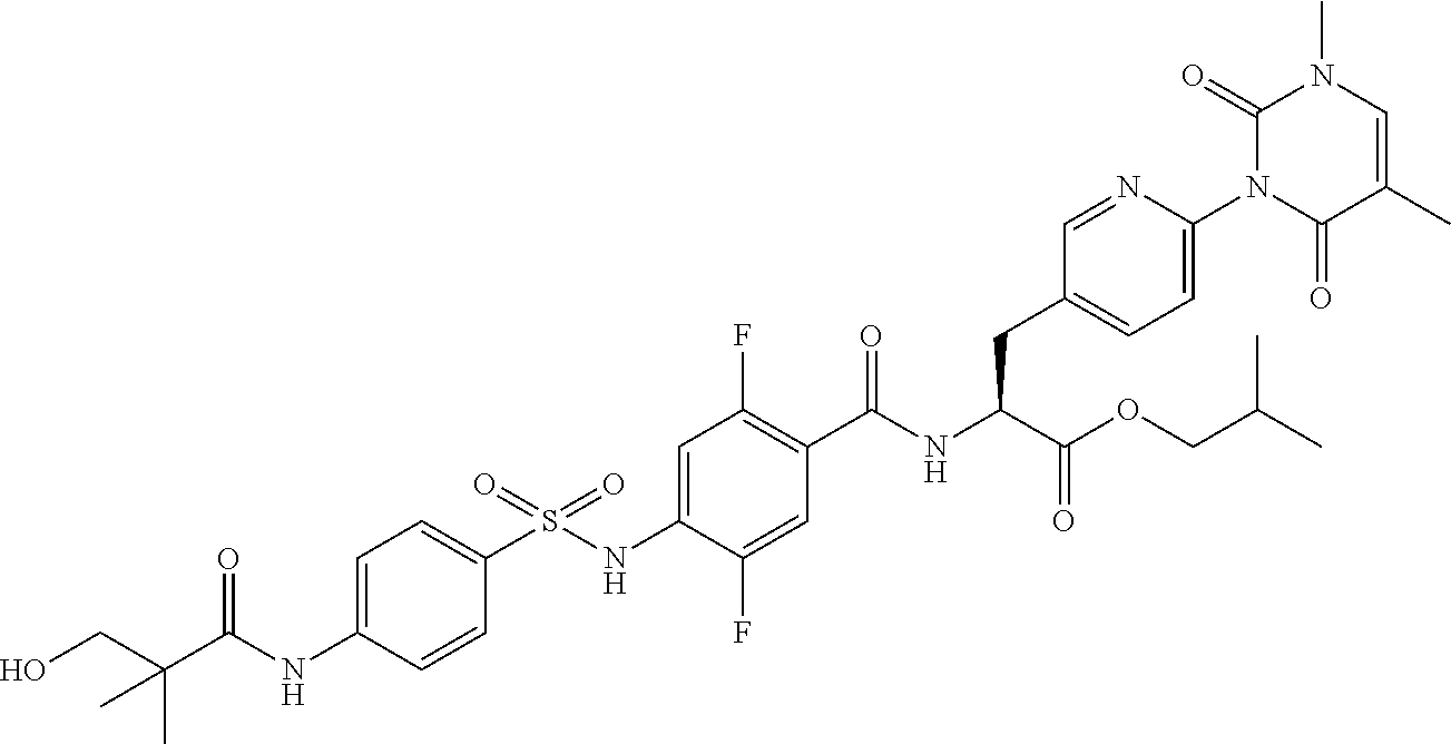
C1=CC(NC(C(CO)(C)C)=O)=CC=C1S(NC1=CC(F)=C(C(NC(C(OCC(C)C)=O)CC2=CC=C(N3C(=O)C(C)=CN(C)C3=O)N=C2)=O)C=C1F)(=O)=O
